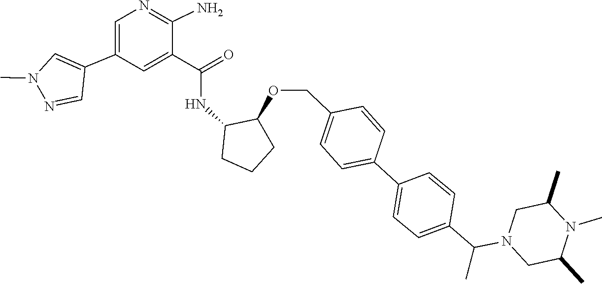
C1(C)CN(C(C2=CC=C(C3=CC=C(COC4C(NC(C5=CC(C6=CN(C)N=C6)=CN=C5N)=O)CCC4)C=C3)C=C2)C)CC(C)N1C
